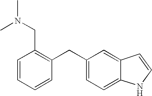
C1=CC=CC(CC2=CC=C3C(=C2)C=CN3)=C1CN(C)C
